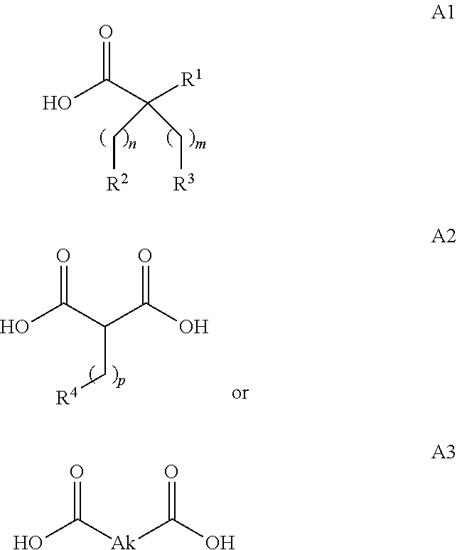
OC(C([R1])(C[R2])C[R3])=O.OC([Ak]C(O)=O)=O.OC(C(C[R4])C(=O)O)=O
